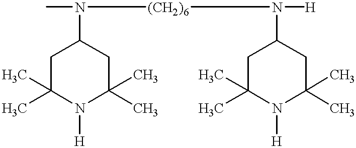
N([(CH2)6]N([H])C1CC(C)(C)N([H])C(C)(C)C1)(C1CC(C)(C)N([H])C(C)(C)C1)C
